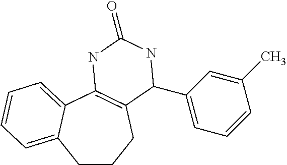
C1CCC2=C(C3=CC=CC=C13)NC(=O)NC2C1=CC=CC(C)=C1
